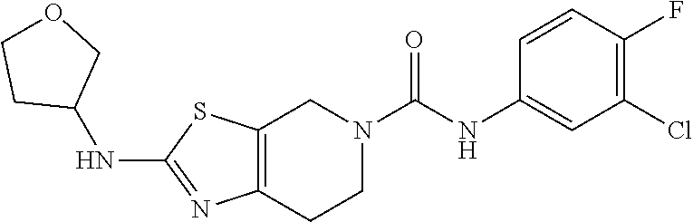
C12=C(CCN(C(NC3=CC(Cl)=C(F)C=C3)=O)C1)N=C(NC1COCC1)S2
